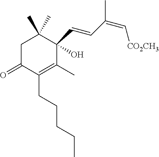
C1C(=O)C(CCCCC)=C(C)C(C=CC(=C[CO2CH3])C)(O)C1(C)C
